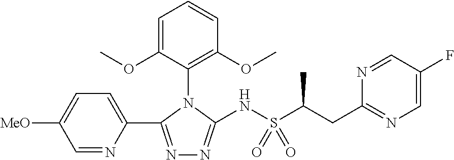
N1=C(C2=CC=C([MeO])C=N2)N(C2=C(OC)C=CC=C2OC)C(NS(C(CC2=NC=C(F)C=N2)C)(=O)=O)=N1
